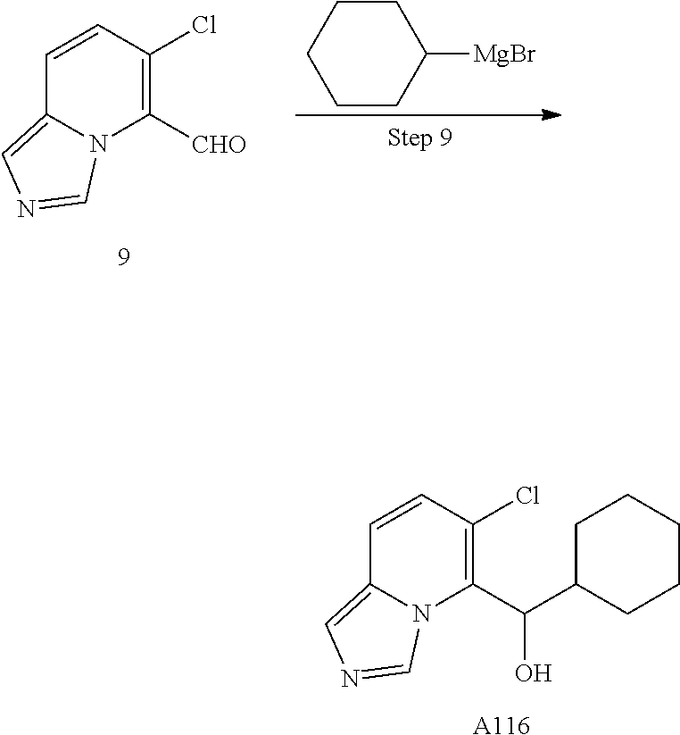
C1=CC(Cl)=C([CHO])N2C1=CN=C2.C1CC([MgBr])CCC1.C1=CC(Cl)=C(C(C2CCCCC2)O)N2C1=CN=C2.[A116]
